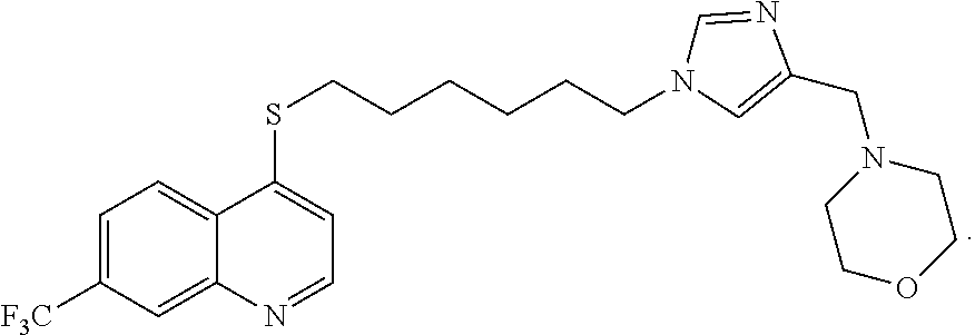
[F3C]C1=CC=C2C(=C1)N=CC=C2SCCCCCCN1C=NC(CN2CCOCC2)=C1
